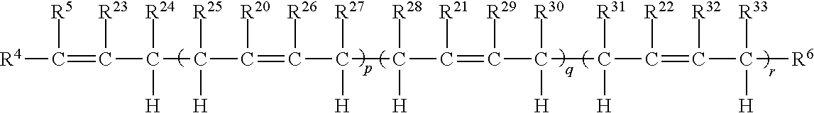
[R4]C(=C(C(C(C(=C(C([R27])(C([R28])(C(=C(C([R30])(C(C(=C(C([R6])([R33])[H])[R32])[R22])([R31])[H])[H])[R29])[R21])[H])[H])[R26])[R20])([R25])[H])([R24])[H])[R23])[R5]
